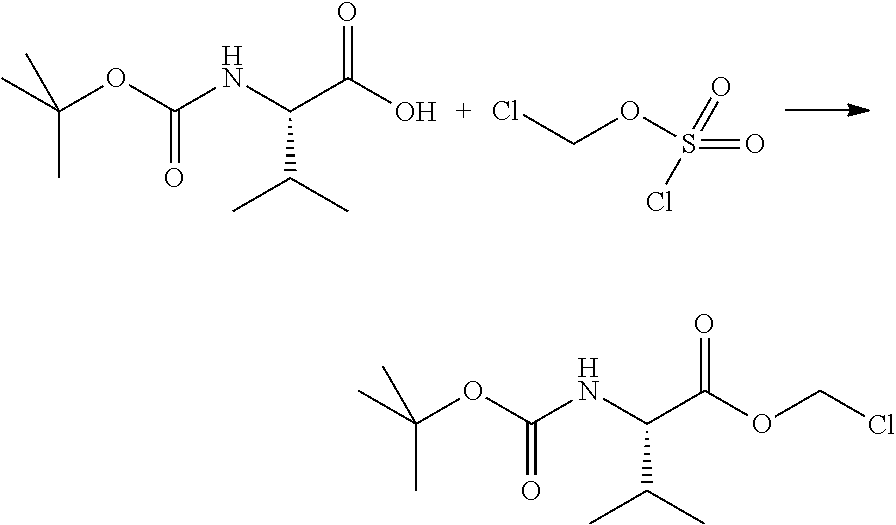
CC(C)(OC(NC(C(O)=O)C(C)C)=O)C.ClCOS(=O)(=O)Cl.CC(C)(OC(NC(C(OCCl)=O)C(C)C)=O)C
